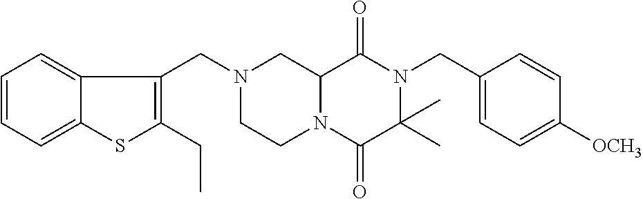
C12N(C(=O)C(C)(C)N(CC3=CC=C([OCH3])C=C3)C1=O)CCN(CC1=C(CC)SC3=CC=CC=C13)C2
